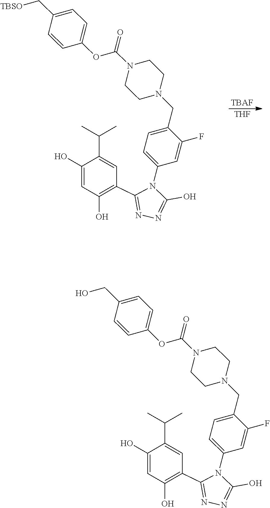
C1(C2=C(O)C=C(O)C(C(C)C)=C2)=NN=C(O)N1C1=CC=C(CN2CCN(C(OC3=CC=C(CO)C=C3)=O)CC2)C(F)=C1.C1(C2=C(O)C=C(O)C(C(C)C)=C2)=NN=C(O)N1C1=CC=C(CN2CCN(C(OC3=CC=C(C[TBSO])C=C3)=O)CC2)C(F)=C1.[TBAF].[THF]
